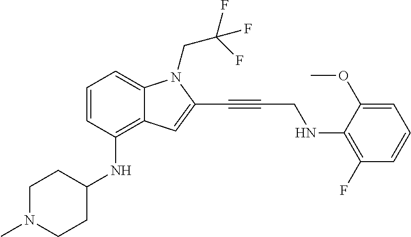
C1=CC(NC2CCN(C)CC2)=C2C(=C1)N(CC(F)(F)F)C(C#CCNC1=C(F)C=CC=C1OC)=C2
